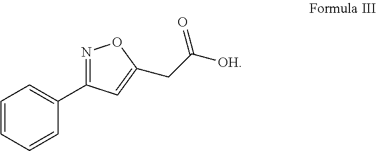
C1=CC=CC(C2=NOC(CC([OH])=O)=C2)=C1
